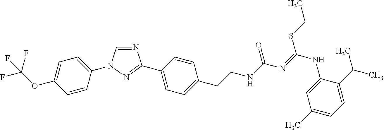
N1=CN(C2=CC=C(OC(F)(F)F)C=C2)N=C1C1=CC=C(CCNC(N=C(SCC)NC2=CC(C)=CC=C2C(C)C)=O)C=C1
